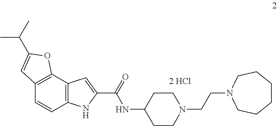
C12=C(C3=C(C=C1)NC(C(=O)NC1CCN(CCN4CCCCCC4)CC1)=C3)OC(C(C)C)=C2
